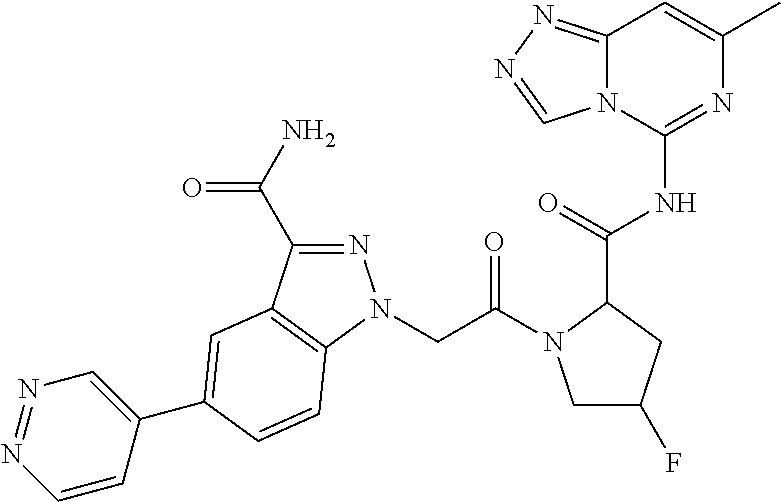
N1=C(NC(C2CC(F)CN2C(CN2N=C(C(=O)N)C3=C2C=CC(C2=CN=NC=C2)=C3)=O)=O)N2C(=NN=C2)C=C1C
